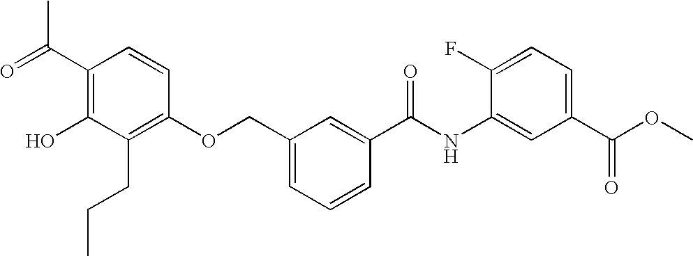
C1(C(=O)C)=C(O)C(CCC)=C(OCC2=CC=CC(C(NC3=CC(C(OC)=O)=CC=C3F)=O)=C2)C=C1
